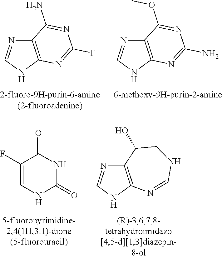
C12=C(NC=N1)N=C(F)N=C2N.C12=C(NC=N1)N=C(N)N=C2OC.C1(F)=CNC(=O)NC1=O.C12=C(NC=N1)N=C[NH]CC2O
